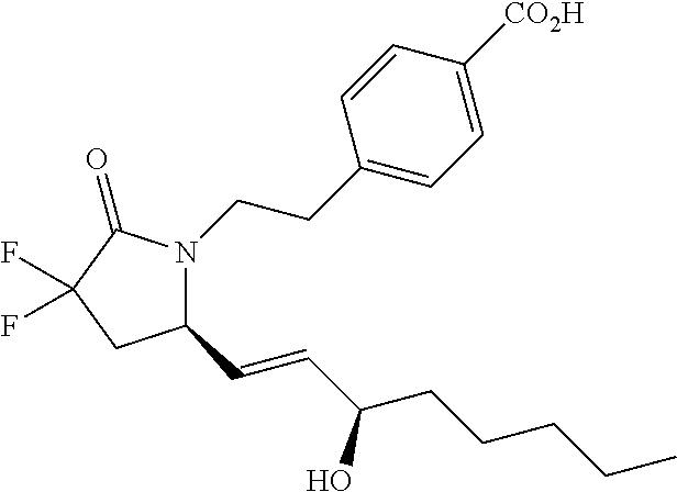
C1(C=CC(CCCCC)O)N(CCC2=CC=C([CO2H])C=C2)C(=O)C(F)(F)C1
